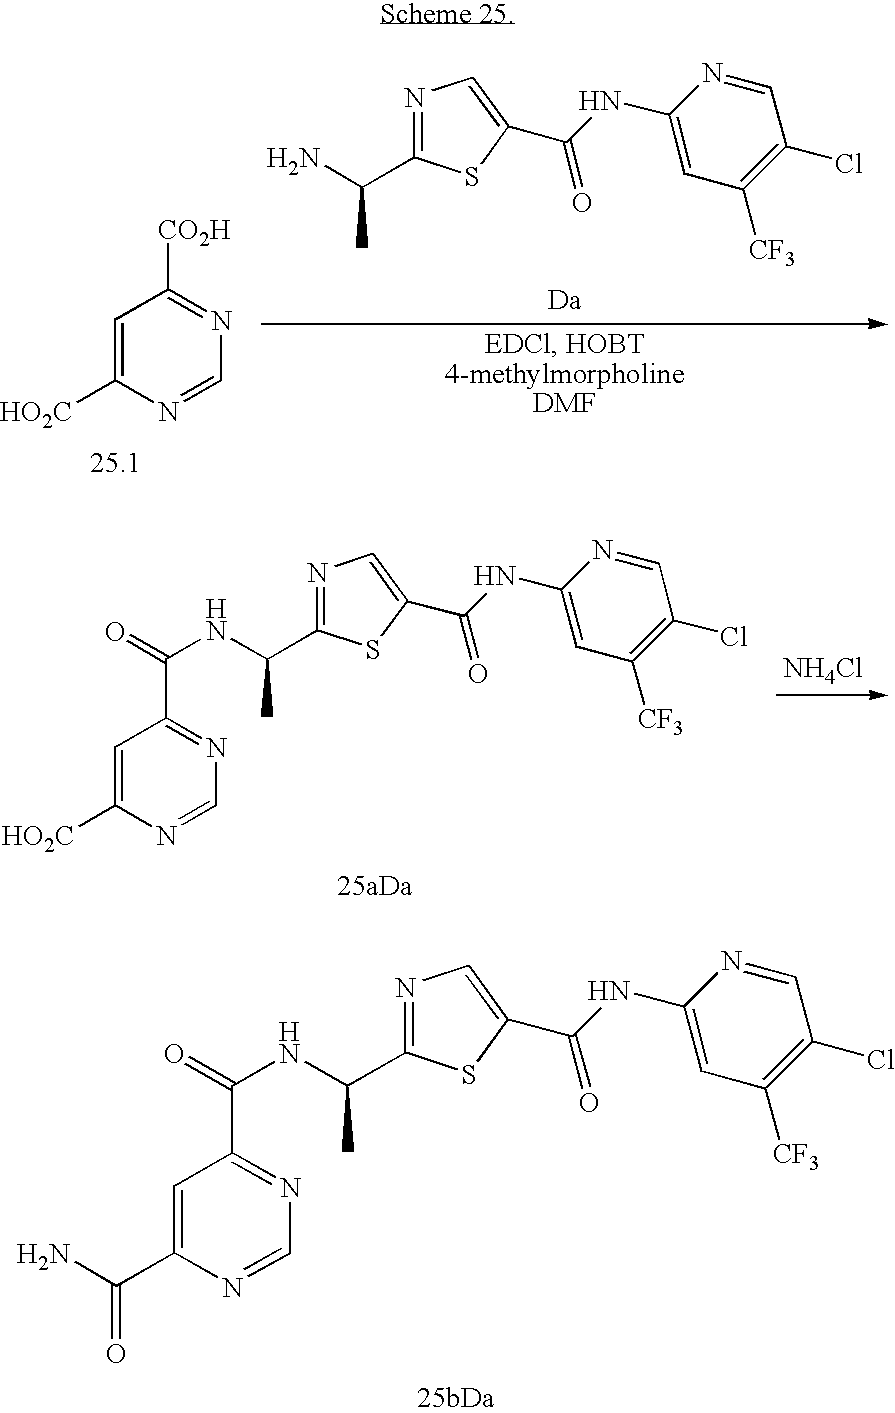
C1=C(C(N)=O)N=CN=C1C(=O)NC(C1=NC=C(C(NC2=CC([CF3])=C(Cl)C=N2)=O)S1)C.C1=NC(NC(=O)C2=CN=C(C(N)C)S2)=CC([CF3])=C1Cl.C1=C([HO2C])N=CN=C1[CO2H].[NH4Cl].C1=C([HO2C])N=CN=C1C(=O)NC(C1=NC=C(C(NC2=CC([CF3])=C(Cl)C=N2)=O)S1)C
